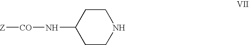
C1CC(N[CO][Z])CCN1
